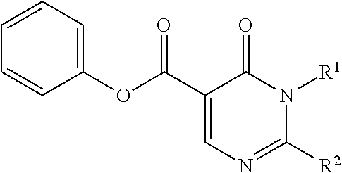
C1=CC=CC=C1OC(C1=CN=C([R2])N([R1])C1=O)=O
